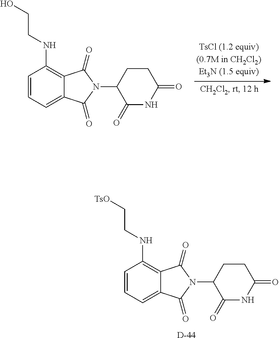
C1=CC=C2C(=C1NCC[TsO])C(=O)N(C1C(=O)NC(=O)CC1)C2=O.[D].C1=CC=C2C(=C1NCCO)C(=O)N(C1C(=O)NC(=O)CC1)C2=O
